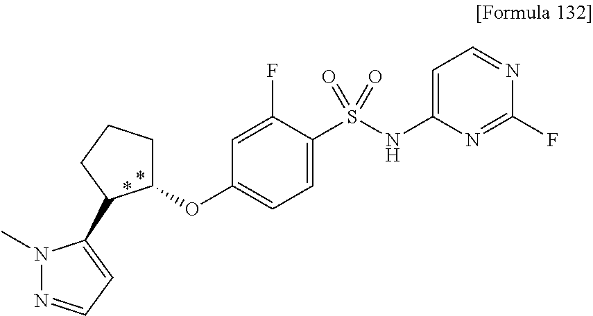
N1(C)N=CC=C1C1C(OC2=CC=C(S(NC3=CC=NC(F)=N3)(=O)=O)C(F)=C2)CCC1
